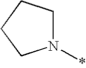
N1(*)CCCC1
